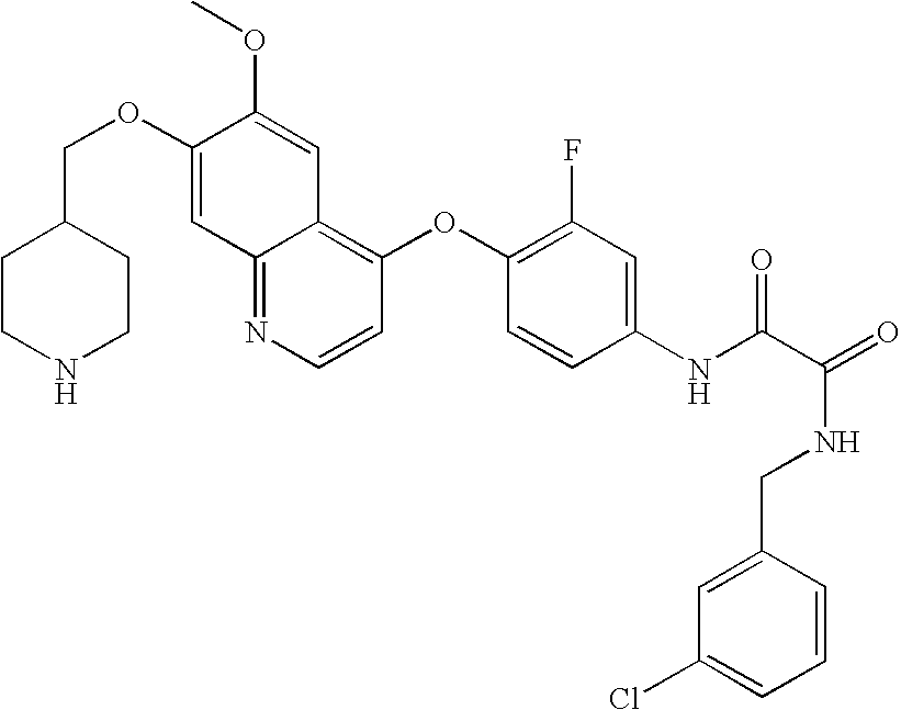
C(OC1=CC2=NC=CC(OC3=C(F)C=C(NC(C(=O)NCC4=CC(Cl)=CC=C4)=O)C=C3)=C2C=C1OC)C1CCNCC1
